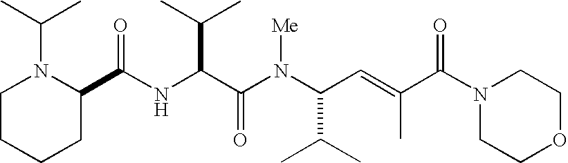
N(C(C(N(C(C(C)C)C=C(C)C(N1CCOCC1)=O)[Me])=O)C(C)C)C(C1N(C(C)C)CCCC1)=O
